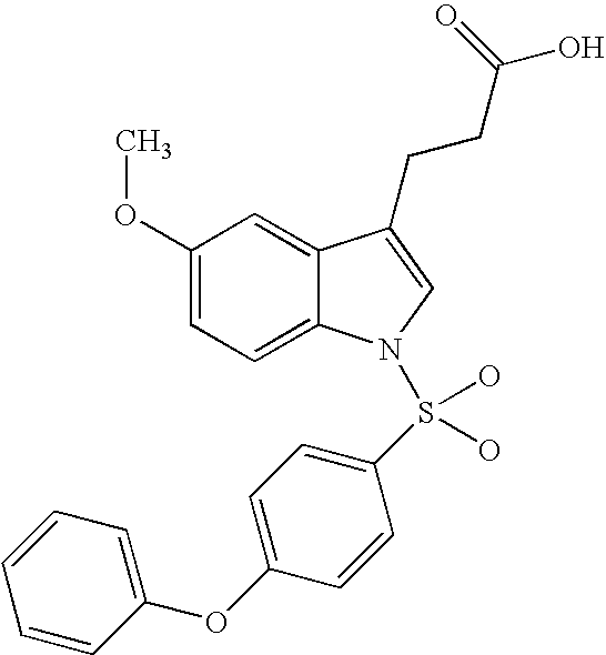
C12=CC(OC)=CC=C1N(S(C1=CC=C(OC3=CC=CC=C3)C=C1)(O)O)C=C2CCC(O)=O
